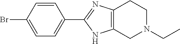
C12=C(CN(CC)CC1)NC(C1=CC=C(Br)C=C1)=N2
